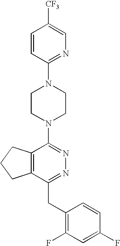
C12=C(C(CC3=C(F)C=C(F)C=C3)=NN=C1N1CCN(C3=NC=C([CF3])C=C3)CC1)CCC2
